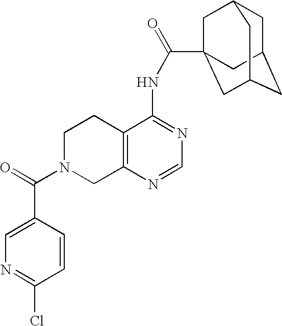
C1N(C(=O)C2=CN=C(Cl)C=C2)CC2=C(C1)C(NC(=O)C13CC4CC(CC(C1)C4)C3)=NC=N2
